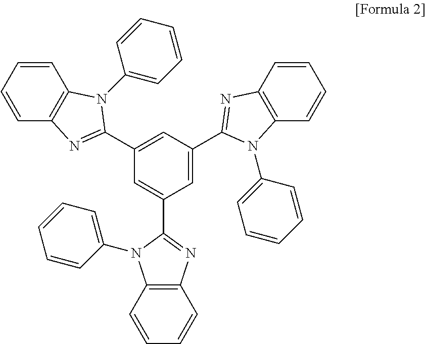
C1=CC2=C(C=C1)N(C1=CC=CC=C1)C(C1=CC(C3=NC4=C(C=CC=C4)N3C3=CC=CC=C3)=CC(C3=NC4=C(N3C3=CC=CC=C3)C=CC=C4)=C1)=N2
